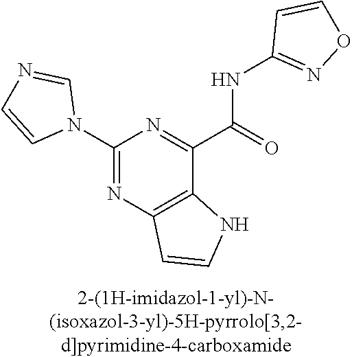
C1(N2C=NC=C2)=NC2=C(C(C(=O)NC3=NOC=C3)=N1)NC=C2
